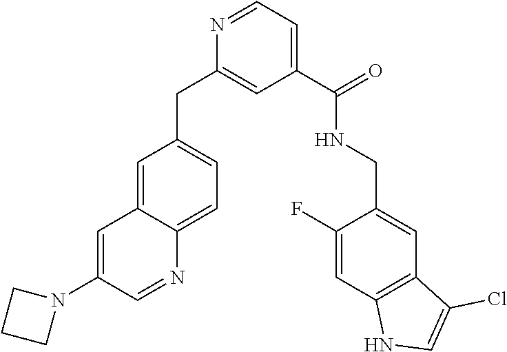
C1=C2C(=CC=C1CC1=CC(C(NCC3=CC4=C(C=C3F)NC=C4Cl)=O)=CC=N1)N=CC(N1CCC1)=C2
